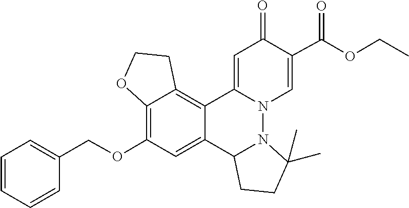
N12N3C(=CC(=O)C(C(=O)OCC)=C3)C3=C4C(=C(OCC5=CC=CC=C5)C=C3C1CCC2(C)C)OCC4
